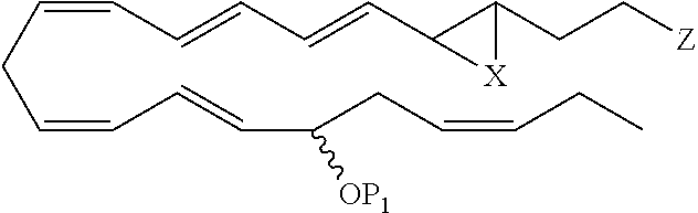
C(=CCC=CC=CC(CC=CCC)[OP1])C=CC=CC1C(CC[Z])[X]1
